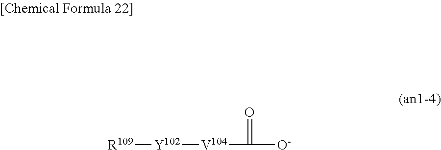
[R109][Y102][V104]C(=O)[O-]
